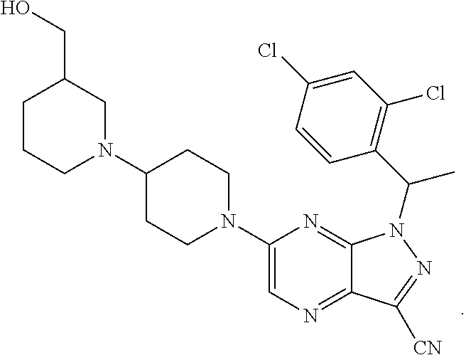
N1=C2C(=NC=C1N1CCC(N3CCCC(CO)C3)CC1)C([CN])=NN2C(C1=C(Cl)C=C(Cl)C=C1)C
